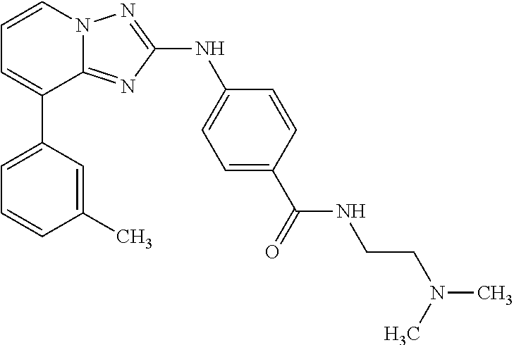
C1=CN2C(=NC(NC3=CC=C(C(=O)NCCN(C)C)C=C3)=N2)C(C2=CC=CC(C)=C2)=C1
